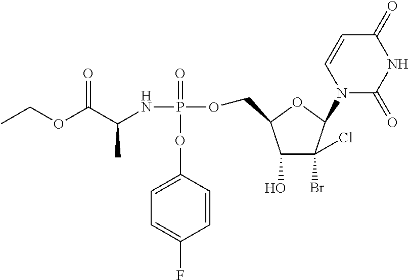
CCOC(C(NP(=O)(OC1=CC=C(F)C=C1)OCC1C(O)C(Br)(Cl)C(N2C(=O)NC(=O)C=C2)O1)C)=O
